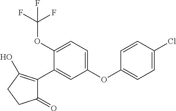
C1(=O)C(C2=CC(OC3=CC=C(Cl)C=C3)=CC=C2OC(F)(F)F)=C(O)CC1
